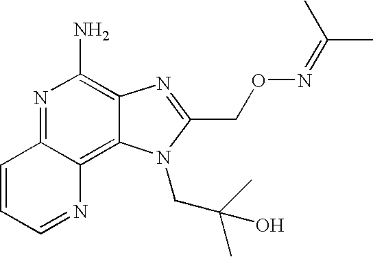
N1=CC=CC2=NC(N)=C3C(=C12)N(CC(C)(C)O)C(CON=C(C)C)=N3
